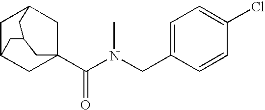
C1C2CC3(C(N(CC4=CC=C(Cl)C=C4)C)=O)CC1CC(C2)C3
